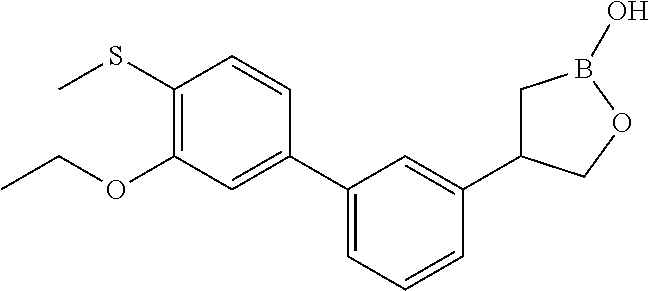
C1(C2=CC=CC(C3CB(O)OC3)=C2)=CC(OCC)=C(SC)C=C1
